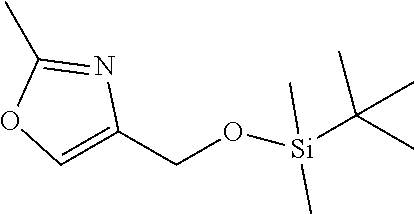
C1=C(CO[Si](C(C)(C)C)(C)C)N=C(C)O1
